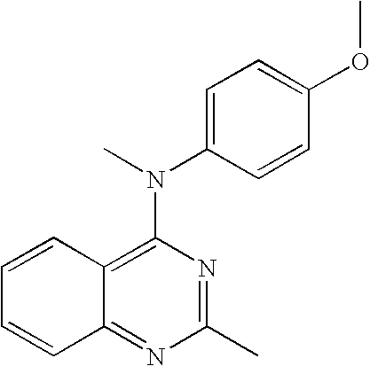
C12=C(N(C)C3=CC=C(OC)C=C3)N=C(C)N=C1C=CC=C2
